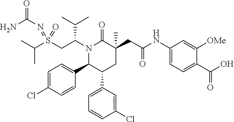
S(CC(N1C(=O)C(CC(NC2=CC=C(C(O)=O)C([OMe])=C2)=O)(C)CC(C2=CC=CC(Cl)=C2)C1C1=CC=C(Cl)C=C1)C(C)C)(=NC(=O)N)(=O)C(C)C
